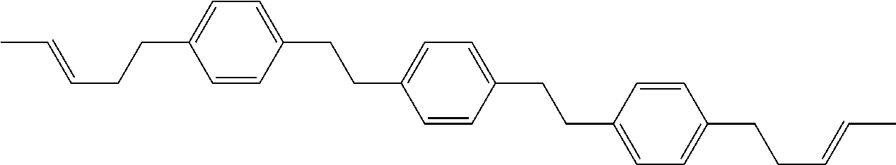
C(=CCCC1=CC=C(CCC2=CC=C(CCC3=CC=C(CCC=CC)C=C3)C=C2)C=C1)C
